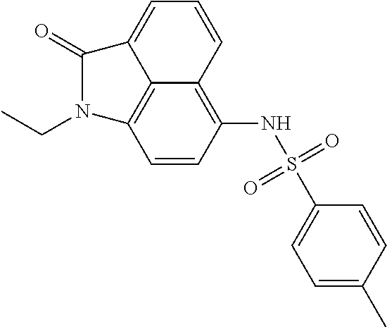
C1=C(C)C=CC(S(NC2=C3C4=C(C=C2)N(CC)C(=O)C4=CC=C3)(=O)=O)=C1
